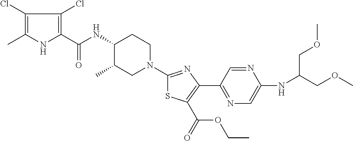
C1(Cl)=C(C)NC(C(NC2C(C)CN(C3=NC(C4=NC=C(NC(COC)COC)N=C4)=C(C(=O)OCC)S3)CC2)=O)=C1Cl
